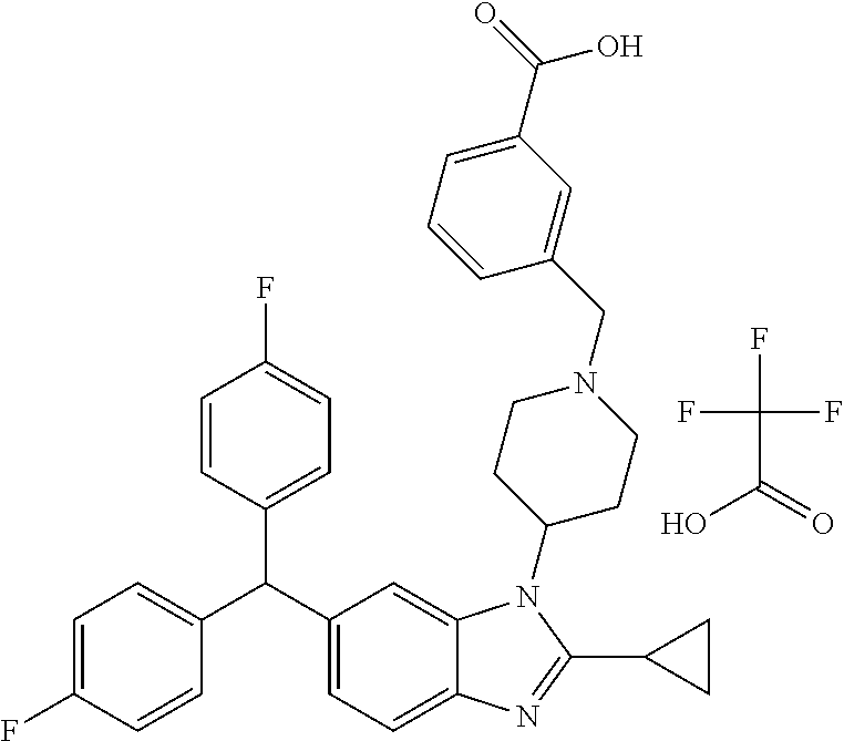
C1=C(F)C=CC(C(C2=CC=C3C(=C2)N(C2CCN(CC4=CC(C(=O)O)=CC=C4)CC2)C(C2CC2)=N3)C2=CC=C(F)C=C2)=C1.FC(F)(F)C(=O)O
